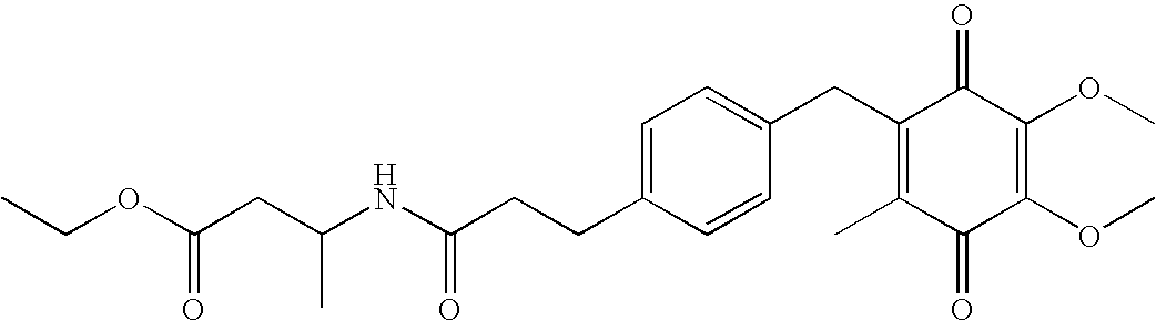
C1(=O)C(C)=C(CC2=CC=C(CCC(=O)NC(CC(OCC)=O)C)C=C2)C(=O)C(OC)=C1OC
